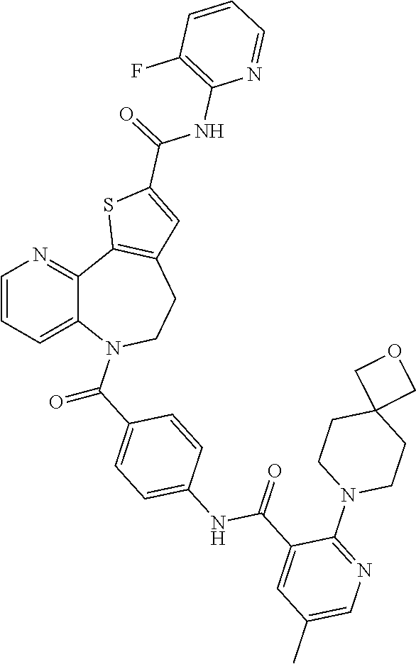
C(=O)(C1=CC=C(NC(=O)C2=CC(C)=CN=C2N2CCC3(CC2)COC3)C=C1)N1C2=CC=CN=C2C2=C(CC1)C=C(C(NC1=C(F)C=CC=N1)=O)S2
